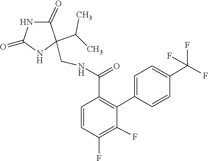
C1=C(C2=C(C(NCC3(C(C)C)NC(=O)NC3=O)=O)C=CC(F)=C2F)C=CC(C(F)(F)F)=C1
